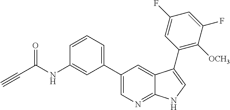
C#CC(NC1=CC(C2=CN=C3C(=C2)C(C2=C([OCH3])C(F)=CC(F)=C2)=CN3)=CC=C1)=O
